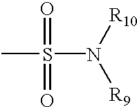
CS(=O)(=O)N([R10])[R9]
